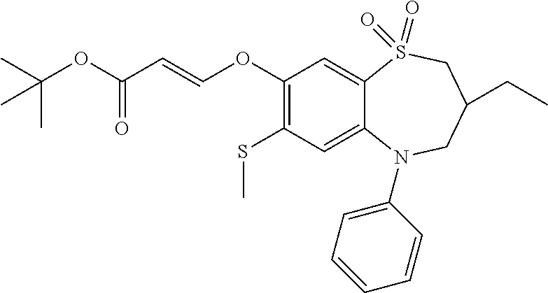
C1(OC=CC(OC(C)(C)C)=O)=C(SC)C=C2C(=C1)S(=O)(=O)CC(CC)CN2C1=CC=CC=C1
